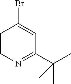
BrC1=CC(C(C)(C)C)=NC=C1
